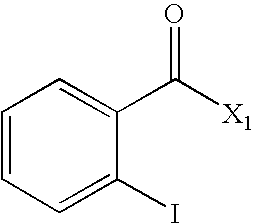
C1=CC=C(I)C(C([X1])=O)=C1
